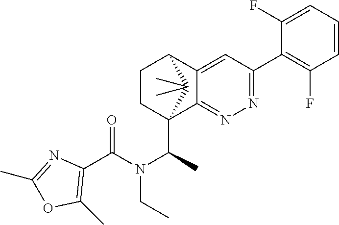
C12=CC(C3=C(F)C=CC=C3F)=NN=C1C1(C(N(CC)C(C3=C(C)OC(C)=N3)=O)C)CCC2C1(C)C
